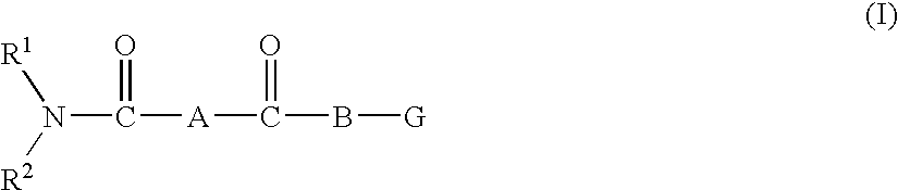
[R1]N([R2])C(=O)[A]C(=O)B[G]
